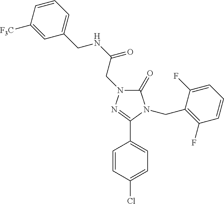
C1(=O)N(CC(NCC2=CC=CC([F3C])=C2)=O)N=C(C2=CC=C(Cl)C=C2)N1CC1=C(F)C=CC=C1F
